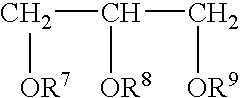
C(C([OR8])C[OR9])[OR7]
